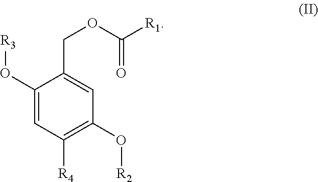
C1(O[R3])=CC([R4])=C(O[R2])C=C1COC(=O)[R1]
